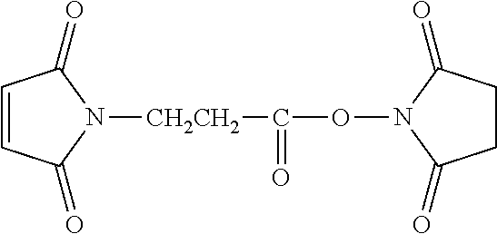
C1=CC(=O)N([CH2CH2]C(=O)ON2C(=O)CCC2=O)C1=O
